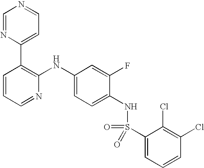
C1=NC(C2=C(NC3=CC=C(NS(C4=CC=CC(Cl)=C4Cl)(=O)=O)C(F)=C3)N=CC=C2)=CC=N1
